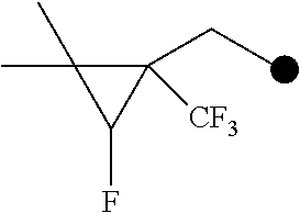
C1(C)(C)C(CC)([CF3])C1F
